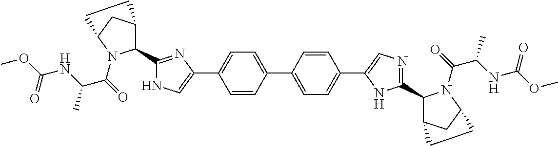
C1=CC(C2=CC=C(C3=CN=C(C4C5CC(N4C(=O)C(NC(OC)=O)C)CC5)N3)C=C2)=CC=C1C1=CNC(C2C3CC(N2C(=O)C(NC(OC)=O)C)CC3)=N1
